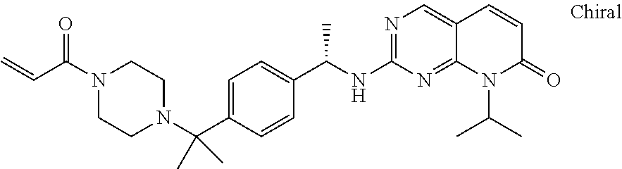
C1=C(C(N2CCN(C(C=C)=O)CC2)(C)C)C=CC(C(NC2=NC=C3C(=N2)N(C(C)C)C(=O)C=C3)C)=C1
